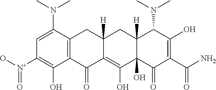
C1=C(N(C)C)C2=C(C(O)=C1[N+](O)=O)C(=O)C1=C(O)C3(O)C([H])(CC1([H])C2)C(N(C)C)C(O)=C(C(N)=O)C3=O
